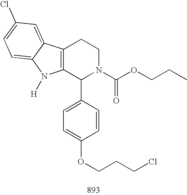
C12=C(C(C3=CC=C(OCCCCl)C=C3)N(C(OCCC)=O)CC1)N([H])C1=CC=C(Cl)C=C21
